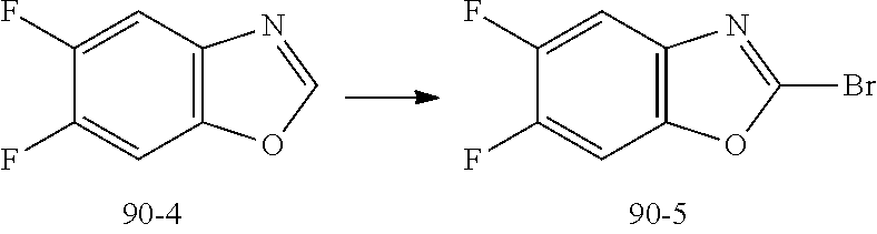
C1(F)=CC2=C(C=C1F)OC=N2.C1(F)=CC2=C(C=C1F)OC(Br)=N2
